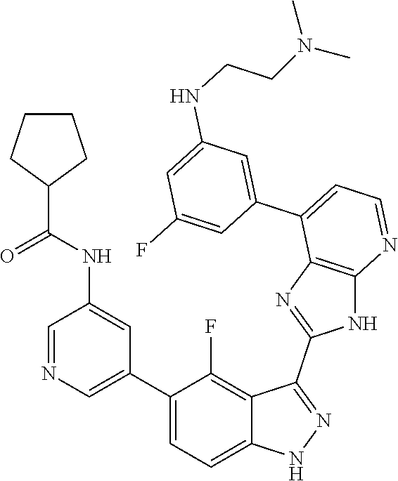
C1=NC=C(C2=CC=C3C(=C2F)C(C2=NC4=C(N2)N=CC=C4C2=CC(NCCN(C)C)=CC(F)=C2)=NN3)C=C1NC(=O)C1CCCC1
